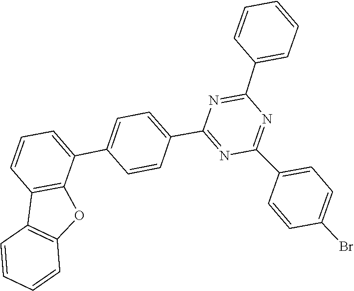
C1(C2=CC=C(C3=CC=CC4=C3OC3=C4C=CC=C3)C=C2)=NC(C2=CC=C(Br)C=C2)=NC(C2=CC=CC=C2)=N1
